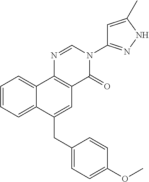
C1=CC=C2C(=C1)C1=C(C=C2CC2=CC=C(OC)C=C2)C(=O)N(C2=NNC(C)=C2)C=N1
